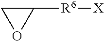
[R6](C1CO1)[X]
